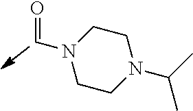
C1N(C=O)CCN(C(C)C)C1
